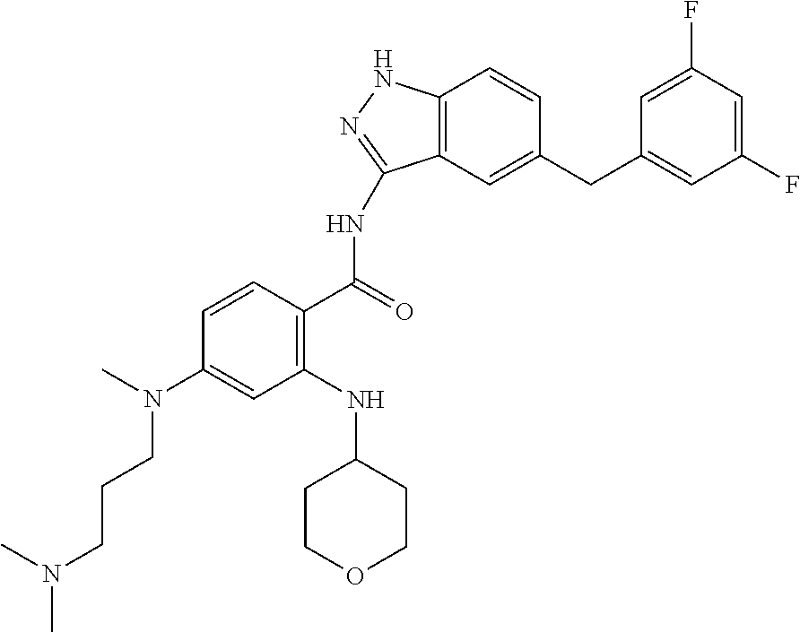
C1=CC(C(=O)NC2=NNC3=C2C=C(CC2=CC(F)=CC(F)=C2)C=C3)=C(NC2CCOCC2)C=C1N(CCCN(C)C)C
